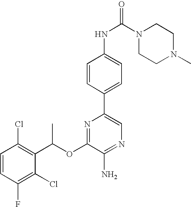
C1=CC(Cl)=C(C(OC2=NC(C3=CC=C(NC(N4CCN(C)CC4)=O)C=C3)=CN=C2N)C)C(Cl)=C1F
